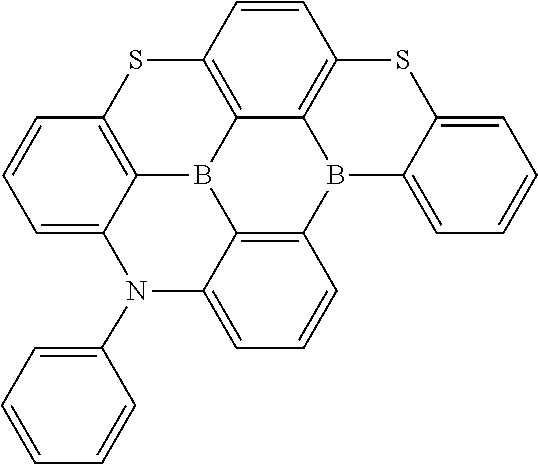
C12=CC=CC=C1SC1=C3C4=C(SC5=C6C(=CC=C5)N(C5=CC=CC=C5)C5=CC=CC(=C5B64)B23)C=C1
